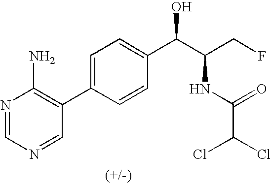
C1(C2=CC=C(C(C(CF)NC(C(Cl)Cl)=O)O)C=C2)=C(N)N=CN=C1
